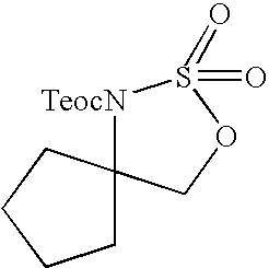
[TeocN]1C2(COS1(=O)=O)CCCC2
